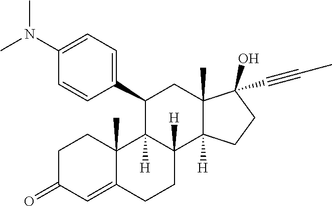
CN(C1=CC=C(C2C3([H])C([H])(C4([H])C(C)(C(C#CC)(O)CC4)C2)CCC2=CC(=O)CCC23C)C=C1)C
